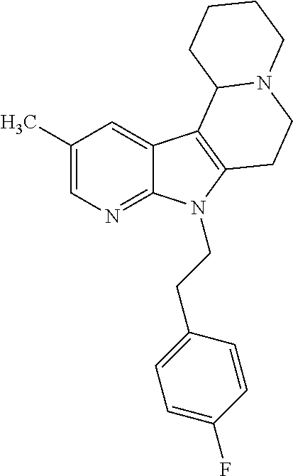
C1(C)=CN=C2C(=C1)C1=C(N2CCC2=CC=C(F)C=C2)CCN2C1CCCC2
